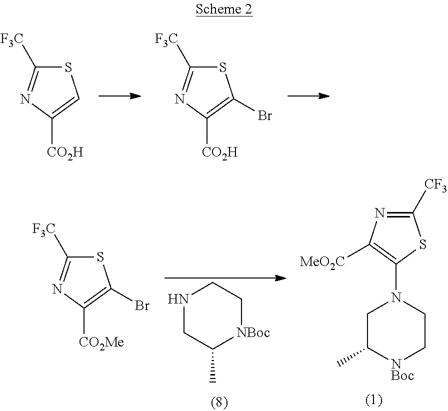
S1C([F3C])=NC([CO2H])=C1.S1C([F3C])=NC([CO2H])=C1Br.N1CC(C)[NBoc]CC1.[CF3]C1=NC([MeO2C])=C(N2CC(C)[NBoc]CC2)S1.S1C([F3C])=NC([CO2Me])=C1Br
